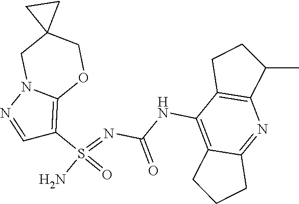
C(NC1=C2C(=NC3=C1CCC3C)CCC2)(N=S(N)(=O)C1=C2N(N=C1)CC1(CO2)CC1)=O
